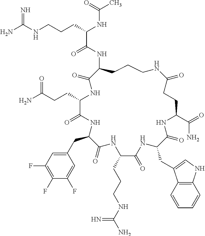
NC(NCCCC(NC(C)=O)C(=O)NC1CCCNC(=O)CCC(C(=O)N)NC(=O)C(CC2=CNC3=C2C=CC=C3)NC(=O)C(CCCNC(N)=N)NC(=O)C(CC2=CC(F)=C(F)C(F)=C2)NC(=O)C(CCC(N)=O)NC1=O)=N
